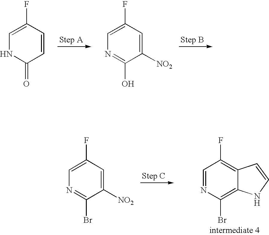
C1=CC(F)=CNC1=O.C1([NO2])=CC(F)=CN=C1O.C1([NO2])=CC(F)=CN=C1Br.C12=C(Br)N=CC(F)=C1C=CN2
